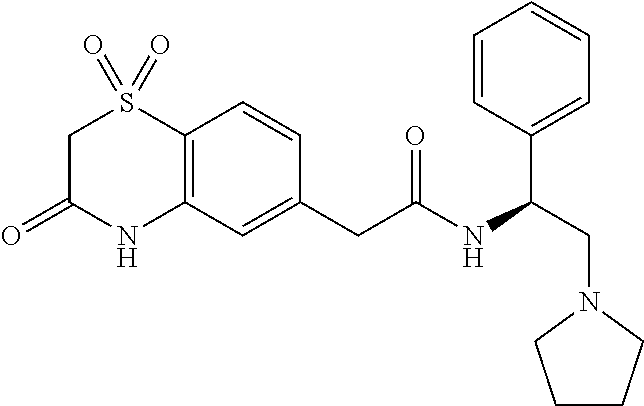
C12=C(C=C(CC(NC(CN3CCCC3)C3=CC=CC=C3)=O)C=C1)NC(=O)CS2(=O)=O
